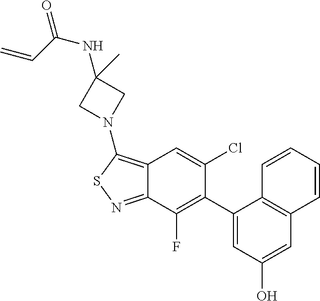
C1(C2=C(F)C3=NSC(N4CC(NC(C=C)=O)(C)C4)=C3C=C2Cl)=CC(O)=CC2=C1C=CC=C2
